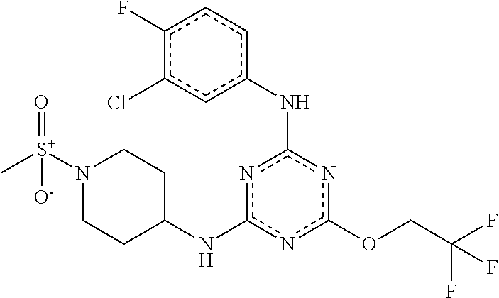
n1c(OCC(F)(F)F)nc(Nc2cc(Cl)c(F)cc2)nc1NC1CCN([S+](=O)(C)[O-])CC1
